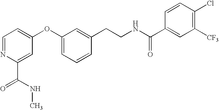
O=C(C1=CC(OC2=CC=CC(CCNC(C3=CC([CF3])=C(Cl)C=C3)=O)=C2)=CC=N1)NC
